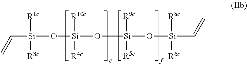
C([Si](O[Si](O[Si]([R9c])([R5c])O[Si](C=C)([R8c])[R6c])([R10c])[R4c])([R1c])[R3c])=C
